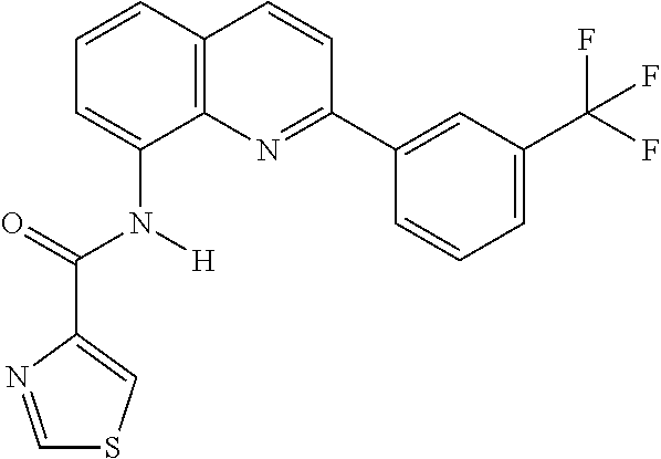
C1=CC2=C(C(N([H])C(C3=CSC=N3)=O)=C1)N=C(C1=CC(C(F)(F)F)=CC=C1)C=C2
